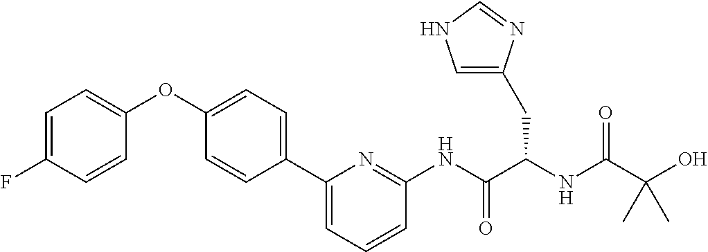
C1=C(F)C=CC(OC2=CC=C(C3=CC=CC(NC(C(NC(C(O)(C)C)=O)CC4=CNC=N4)=O)=N3)C=C2)=C1
